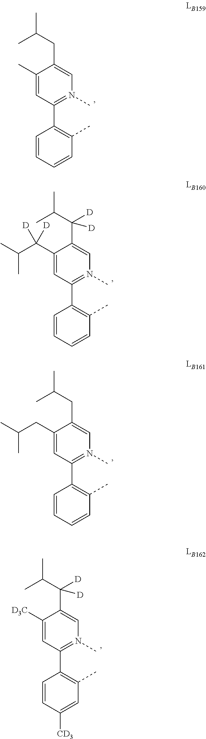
C1(C2=C(C)C=CC=C2)=N(C)C=C(CC(C)C)C(C)=C1.C1(C2=C(C)C=CC=C2)=N(C)C=C(C(C(C)C)([D])[D])C(C(C(C)C)([D])[D])=C1.C1(C2=C(C)C=CC=C2)=N(C)C=C(CC(C)C)C(CC(C)C)=C1.C1(C2=C(C)C=C([CD3])C=C2)=N(C)C=C(C(C(C)C)([D])[D])C([D3C])=C1
